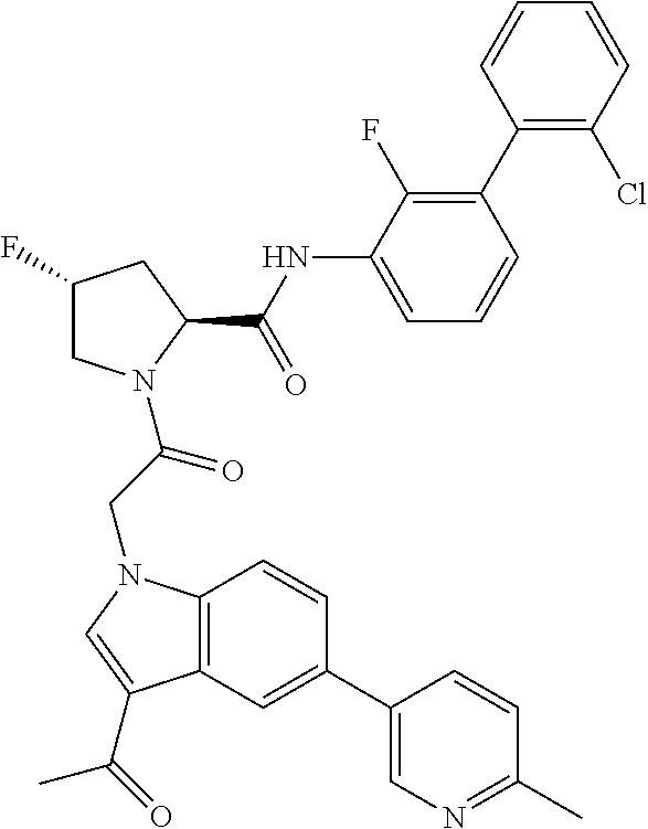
C12=C(C=C(C3=CN=C(C)C=C3)C=C1)C(C(=O)C)=CN2CC(N1CC(F)CC1C(NC1=CC=CC(C2=C(Cl)C=CC=C2)=C1F)=O)=O
